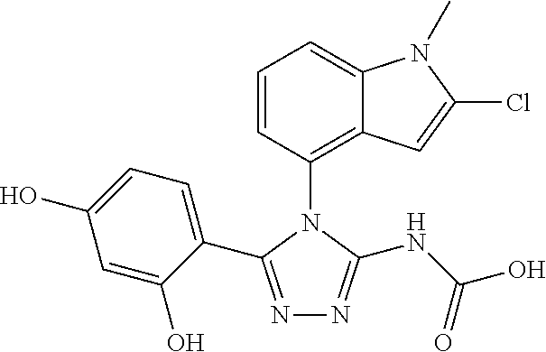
N1=C(C2=CC=C(O)C=C2O)N(C2=C3C(=CC=C2)N(C)C(Cl)=C3)C(NC(=O)O)=N1
